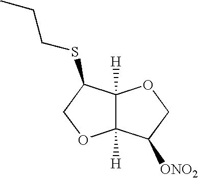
C12([H])C([H])(C(SCCC)CO1)OCC2[ONO2]
